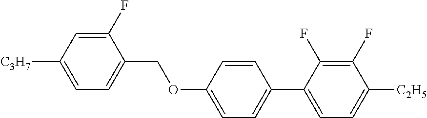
C1(F)=CC([C3H7])=CC=C1COC1=CC=C(C2=CC=C([C2H5])C(F)=C2F)C=C1
